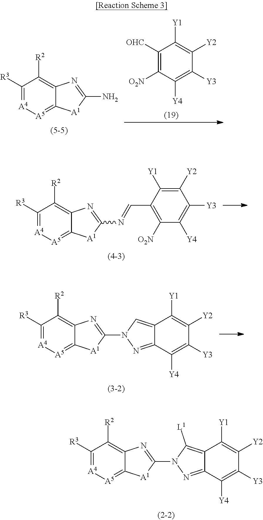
C1([R3])=[A4][A5]=C2C(=C1[R2])N=C(N1N=C3C(=C1[L1])C([Y1])=C([Y2])C([Y3])=C3[Y4])[A1]2.C1([R3])=[A4][A5]=C2C(=C1[R2])N=C(N)[A1]2.C1([OHC])=C([O2N])C([Y4])=C([Y3])C([Y2])=C1[Y1].C1([R3])=[A4][A5]=C2C(=C1[R2])N=C(N=CC1=C([O2N])C([Y4])=C([Y3])C([Y2])=C1[Y1])[A1]2.C1([R3])=[A4][A5]=C2C(=C1[R2])N=C(N1N=C3C(=C1)C([Y1])=C([Y2])C([Y3])=C3[Y4])[A1]2
